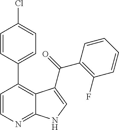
C1=CN=C2C(=C1C1=CC=C(Cl)C=C1)C(C(=O)C1=C(F)C=CC=C1)=CN2
